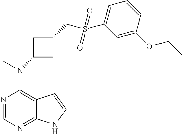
N1=CN=C2C(=C1N(C)C1CC(CS(C3=CC=CC(OCC)=C3)(=O)=O)C1)C=CN2
